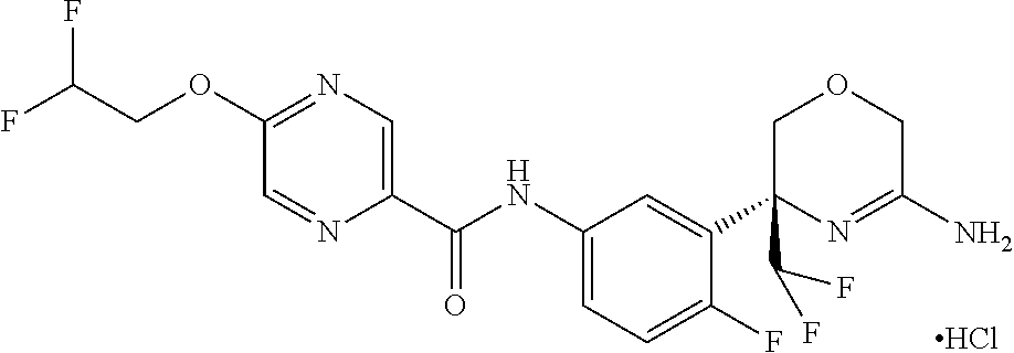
Cl.C1=NC(C(NC2=CC=C(F)C(C3(C(F)F)COCC(N)=N3)=C2)=O)=CN=C1OCC(F)F
